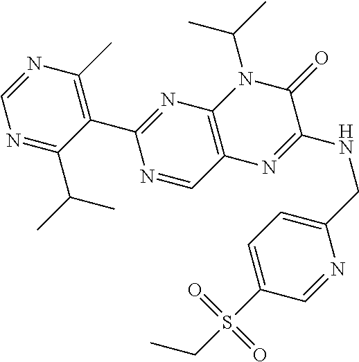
C1(C2=NC3=C(C=N2)N=C(NCC2=CC=C(S(CC)(=O)=O)C=N2)C(=O)N3C(C)C)=C(C)N=CN=C1C(C)C
